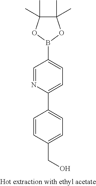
C1(C2=CC=C(B3OC(C)(C)C(C)(C)O3)C=N2)=CC=C(CO)C=C1
